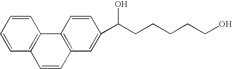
C1=CC=CC2=C1C1=C(C=C2)C=C(C(CCCCCO)O)C=C1
